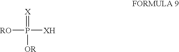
[RO]P(=[X])([XH])[OR]
